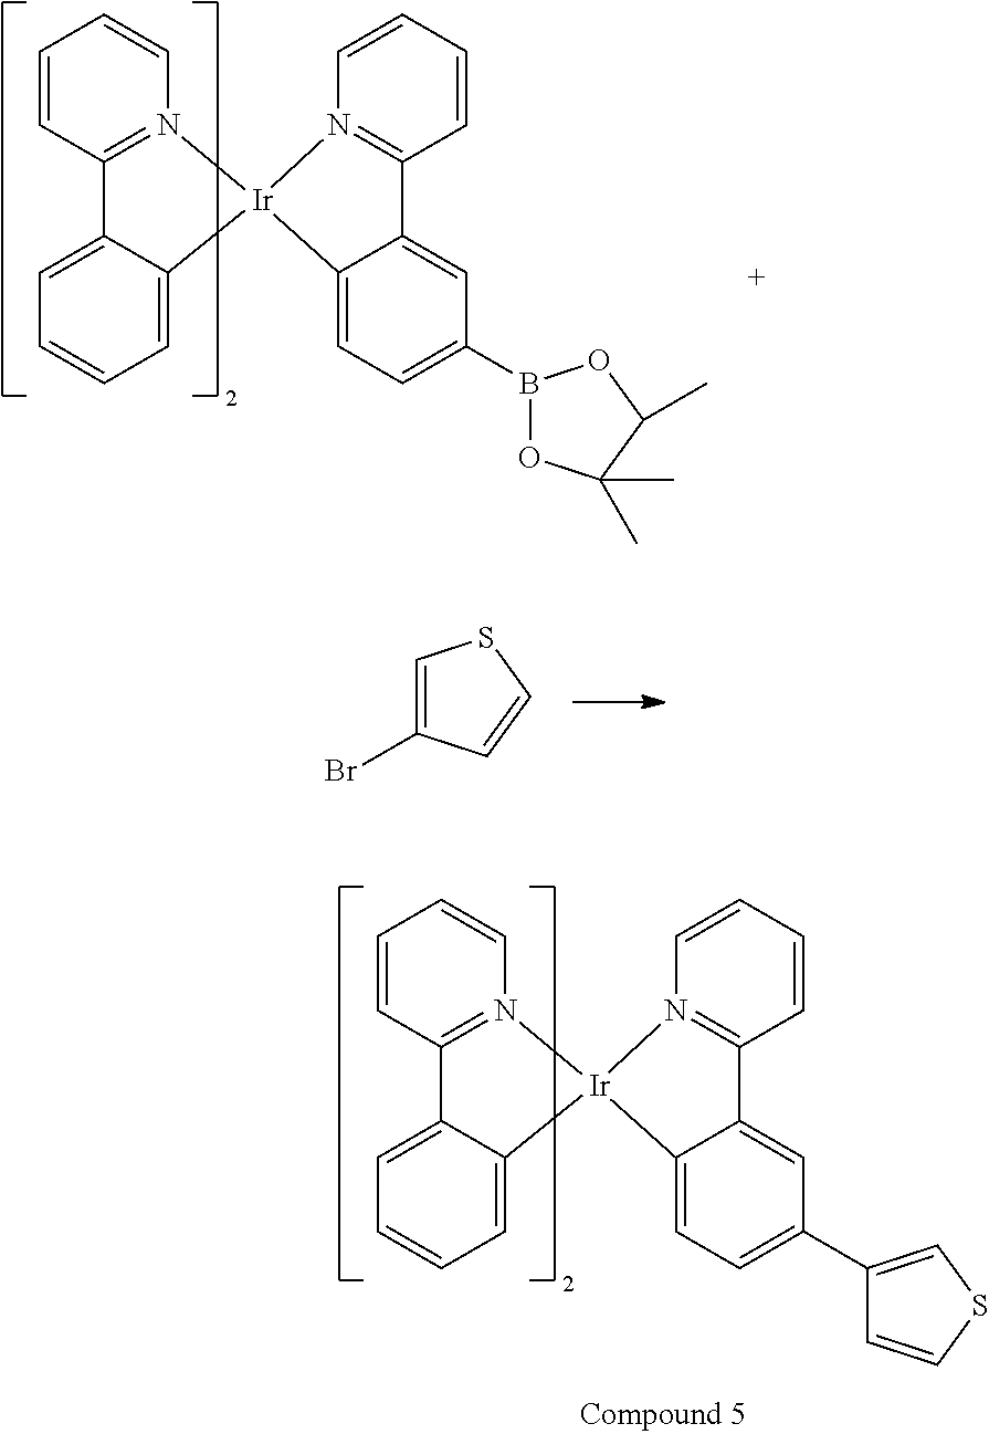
C1=CC2=N(C=C1)[Ir]1(C3=CC=CC=C23)N2=C(C=CC=C2)C2=CC(B3OC(C)(C)C(C)O3)=CC=C21.C1=C(Br)C=CS1.C1=CC2=N(C=C1)[Ir]1(C3=CC=CC=C23)N2=C(C=CC=C2)C2=CC(C3=CSC=C3)=CC=C21
